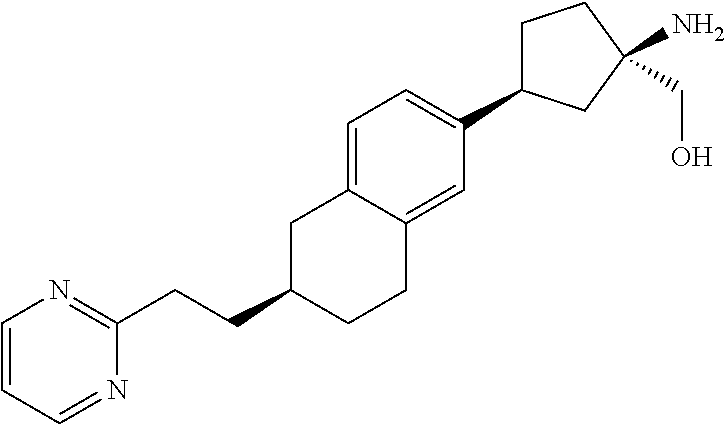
C1=C2C(=CC(C3CCC(N)(CO)C3)=C1)CCC(CCC1=NC=CC=N1)C2
